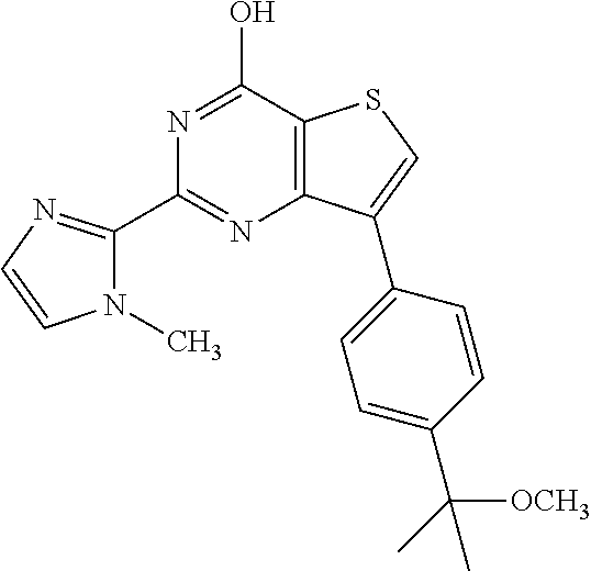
C1(C2=NC3=C(C(O)=N2)SC=C3C2=CC=C(C(C)(C)[OCH3])C=C2)=NC=CN1C
